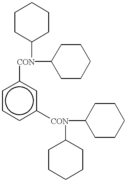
C1CC([CON](c2cccc([CON](C3CCCCC3)C3CCCCC3)c2)C2CCCCC2)CCC1
